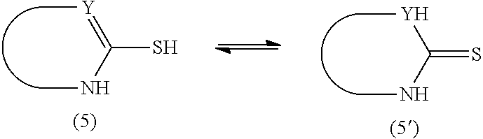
C(=S)(NC)[Y]C.C(S)(NC)=[Y]C
